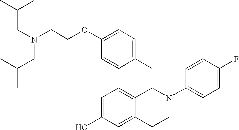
O(C1=CC=C(CC2C3=CC=C(O)C=C3CCN2C2=CC=C(F)C=C2)C=C1)CCN(CC(C)C)CC(C)C
